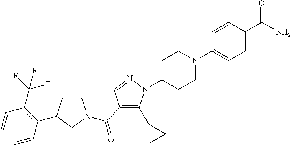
C1CC(C2=C(C(F)(F)F)C=CC=C2)CN1C(C1=C(C2CC2)N(C2CCN(C3=CC=C(C(N)=O)C=C3)CC2)N=C1)=O
